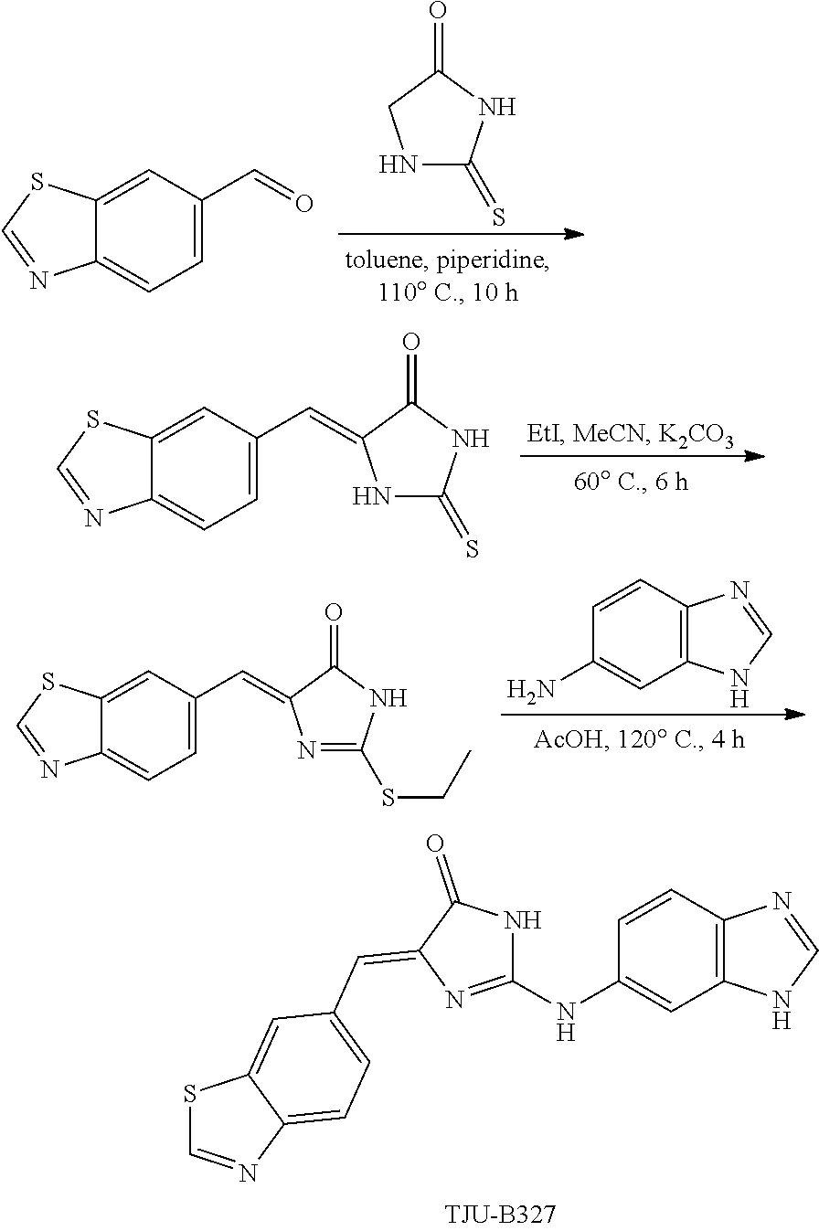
N1C(=S)NC(=O)C1.C12=CC=C(C=O)C=C1SC=N2.C12=CC=C(C=C3NC(=S)NC3=O)C=C1SC=N2.C1(NC2=CC3=C(C=C2)N=CN3)=NC(=CC2=CC=C3N=CSC3=C2)C(=O)N1.C12=CC=C(C=C3N=C(SCC)NC3=O)C=C1SC=N2.C1=CC2=C(C=C1N)NC=N2
